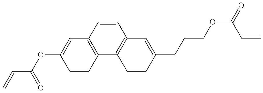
C=CC(=O)OC1=CC2=C(C=C1)C1=C(C=C2)C=C(CCCOC(C=C)=O)C=C1
